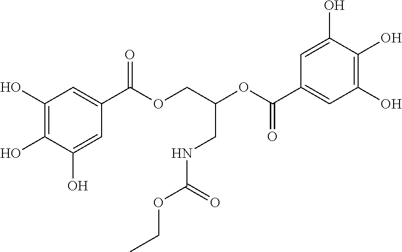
C1(O)=C(O)C(O)=CC(C(OCC(OC(C2=CC(O)=C(O)C(O)=C2)=O)CNC(OCC)=O)=O)=C1
